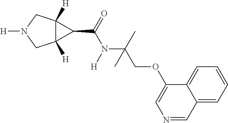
C12([H])C([H])(CN([H])C1)C2C(=O)N([H])C(C)(COC1=CN=CC2=CC=CC=C12)C
